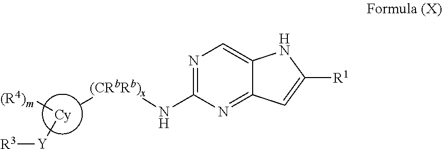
N1=C(N[(CRbRb)x]C)N=C2C(=C1)NC([R1])=C2.[R3][Y][Cy][(R4)m]
